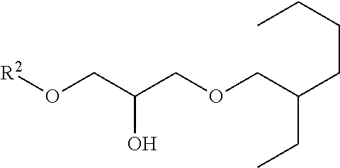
O(CC(CO[R2])O)CC(CCCC)CC
